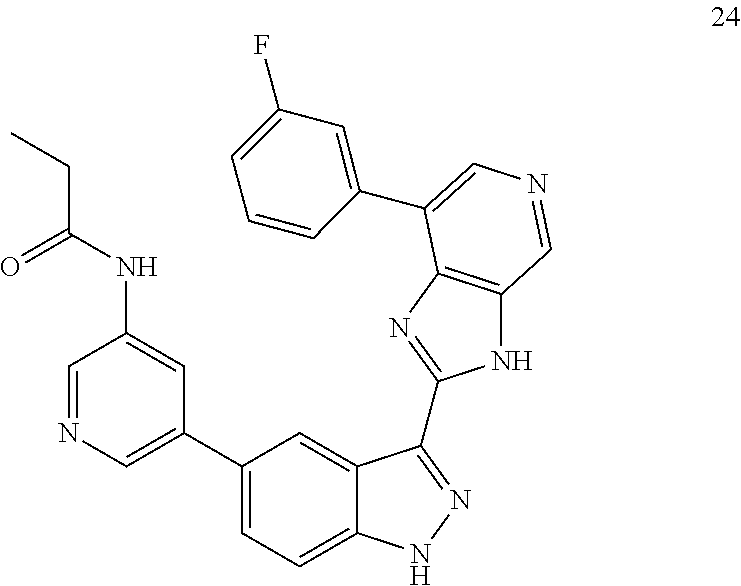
N1C2=C(N=C1C1=NNC3=CC=C(C4=CN=CC(NC(CC)=O)=C4)C=C31)C(C1=CC(F)=CC=C1)=CN=C2
